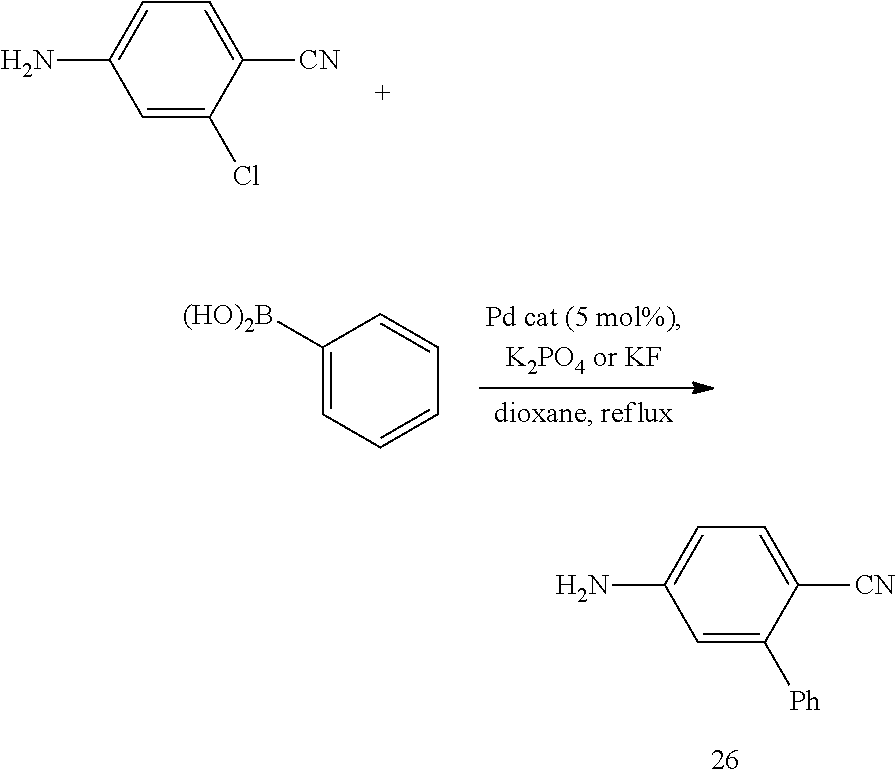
C1=C([Ph])C([CN])=CC=C1N.C1=C(Cl)C([CN])=CC=C1N.C1([(HO)2B])=CC=CC=C1
